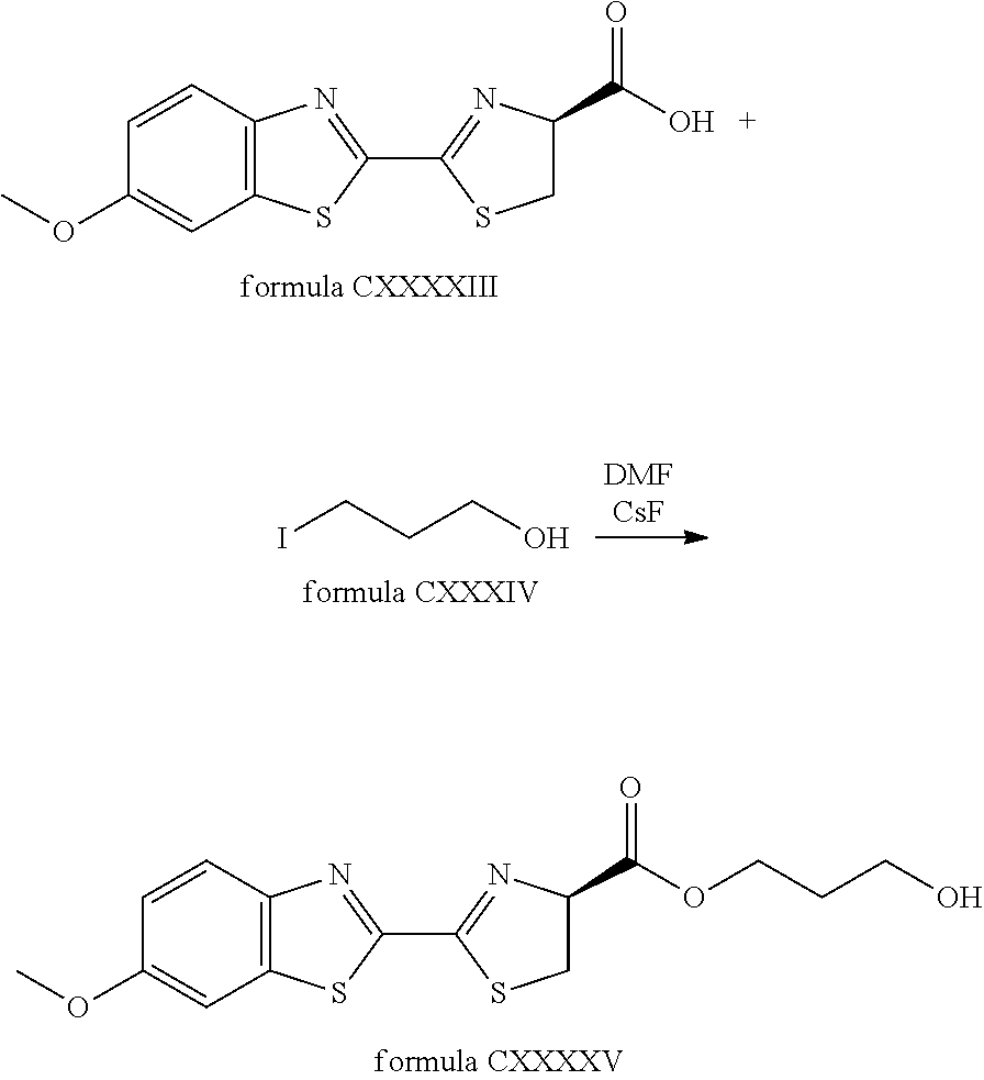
C1=CC(OC)=CC2=C1N=C(C1=NC(C(O)=O)CS1)S2.C1=CC(OC)=CC2=C1N=C(C1=NC(C(OCCCO)=O)CS1)S2.ICCCO
